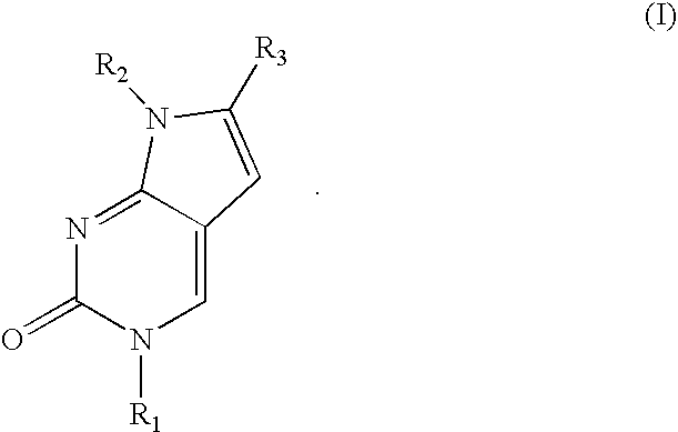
N1=C2C(=CN([R1])C1=O)C=C([R3])N2[R2]
